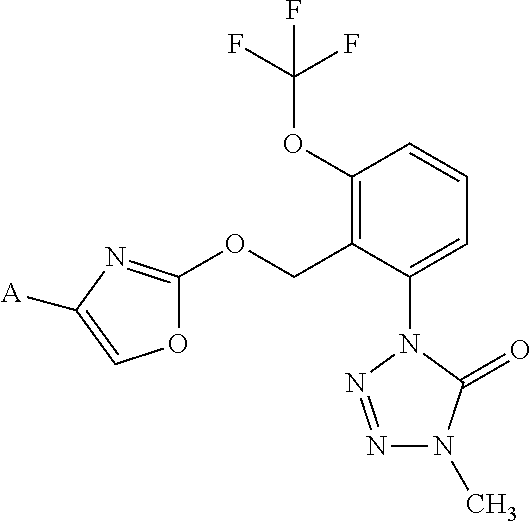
C1(OC(F)(F)F)=C(COC2=NC([A])=CO2)C(N2N=NN(C)C2=O)=CC=C1
